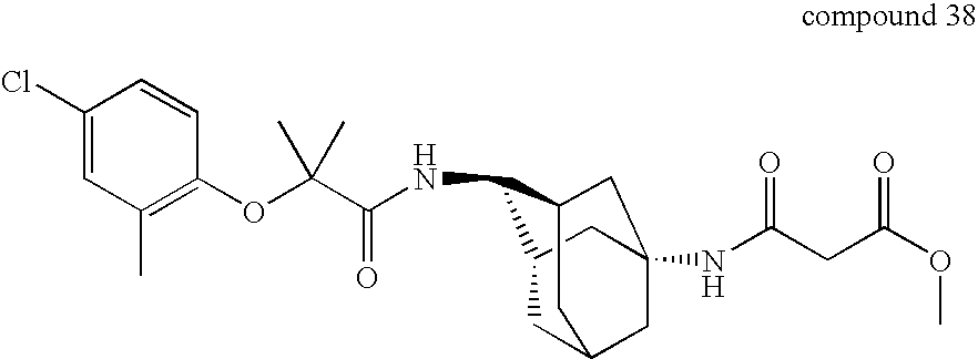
N(C1C2CC3CC(NC(CC(OC)=O)=O)(CC1C3)C2)C(C(OC1=C(C)C=C(Cl)C=C1)(C)C)=O
